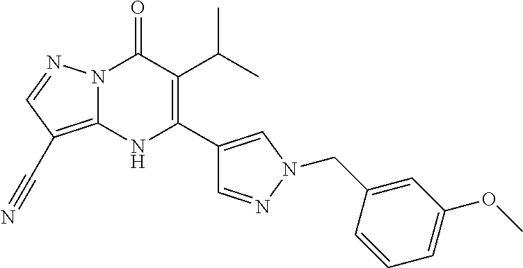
N12C(=C(C#N)C=N1)NC(C1=CN(CC3=CC(OC)=CC=C3)N=C1)=C(C(C)C)C2=O
